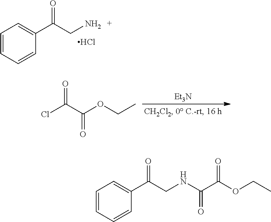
C1=CC=CC(C(CN)=O)=C1.Cl.O=C(C(OCC)=O)Cl.[Et3N].C1=CC=CC(C(CNC(C(OCC)=O)=O)=O)=C1
